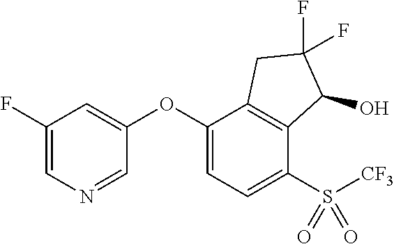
O(C1=CC(F)=CN=C1)C1=CC=C(S([CF3])(=O)=O)C2=C1CC(F)(F)C2O
